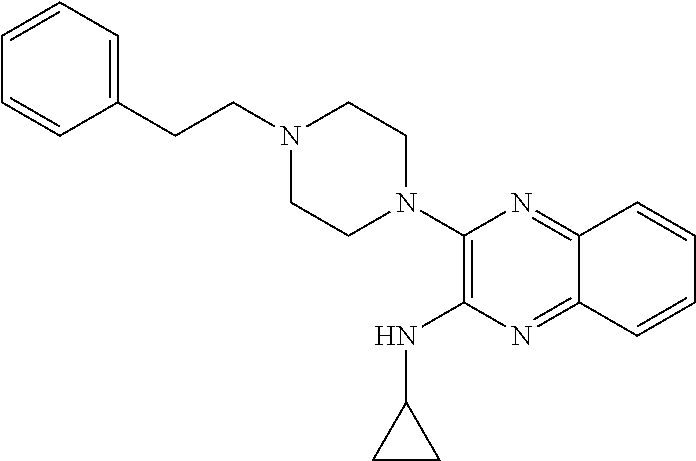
C(C1=CC=CC=C1)CN1CCN(C2=C(NC3CC3)N=C3C(=N2)C=CC=C3)CC1
